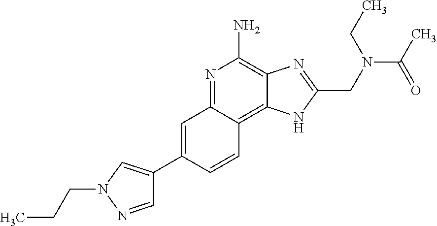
C1=C(C2=CN(CCC)N=C2)C=CC2=C3C(=C(N)N=C12)N=C(CN(CC)C(C)=O)N3
